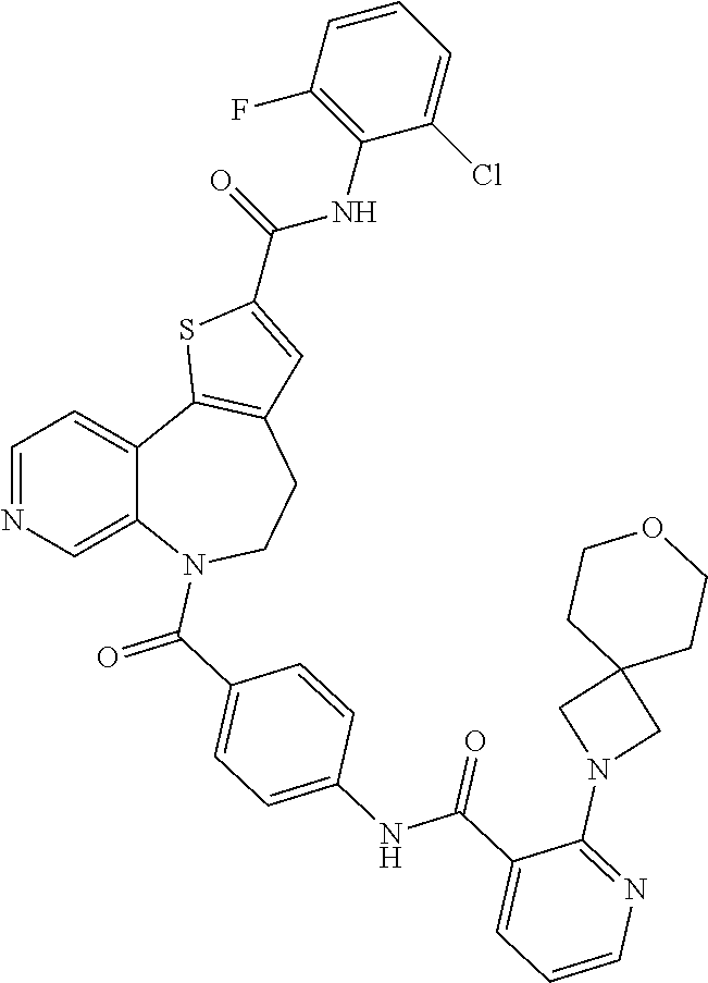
C1=NC=C2C(=C1)C1=C(CCN2C(C2=CC=C(NC(C3=CC=CN=C3N3CC4(C3)CCOCC4)=O)C=C2)=O)C=C(C(NC2=C(F)C=CC=C2Cl)=O)S1
